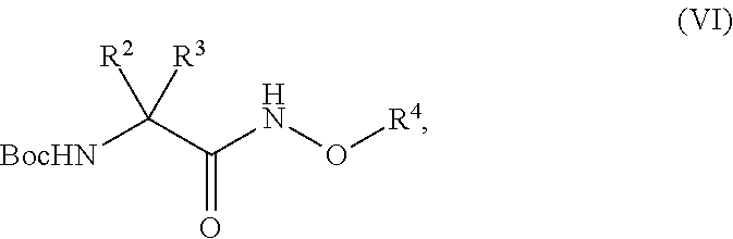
C(C(NO[R4])=O)([BocHN])([R3])[R2]
